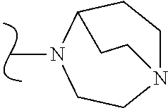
N12CCC(N(C)CC1)CC2
